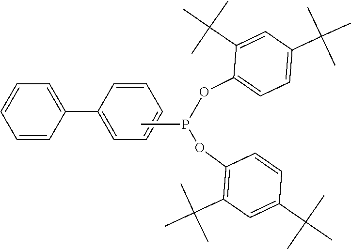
C1(C(C)(C)C)=CC(C(C)(C)C)=C(OP(OC2=CC=C(C(C)(C)C)C=C2C(C)(C)C)C)C=C1.C1=CC=CC=C1C1=CC=CC=C1
